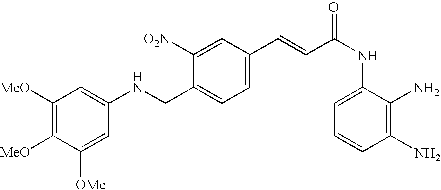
C1([MeO])=C([MeO])C([OMe])=CC(NCC2=CC=C(C=CC(=O)NC3=CC=CC(N)=C3N)C=C2[O2N])=C1
